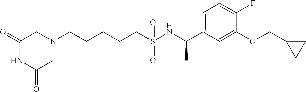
C1(=O)NC(=O)CN(CCCCCS(NC(C2=CC=C(F)C(OCC3CC3)=C2)C)(=O)=O)C1
